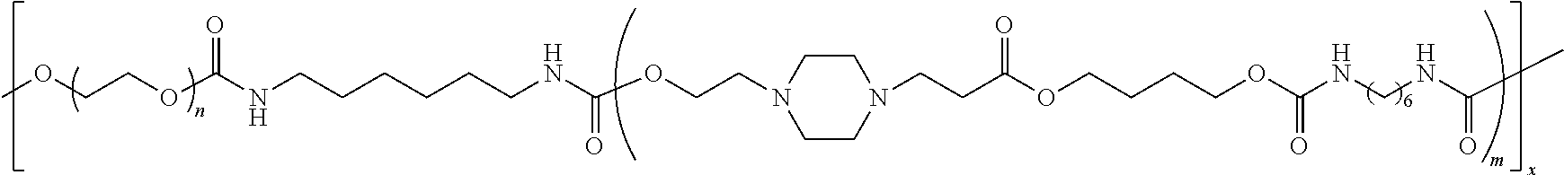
COCCOC(NCCCCCCNC(OCCN1CCN(CCC(OCCCCOC(NCNC(C)=O)=O)=O)CC1)=O)=O
